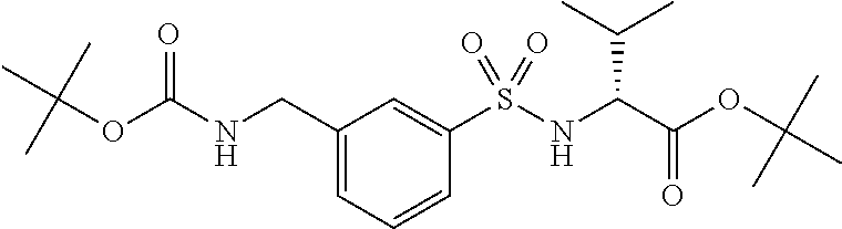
N(C(C(OC(C)(C)C)=O)C(C)C)S(C1=CC(CNC(OC(C)(C)C)=O)=CC=C1)(=O)=O
